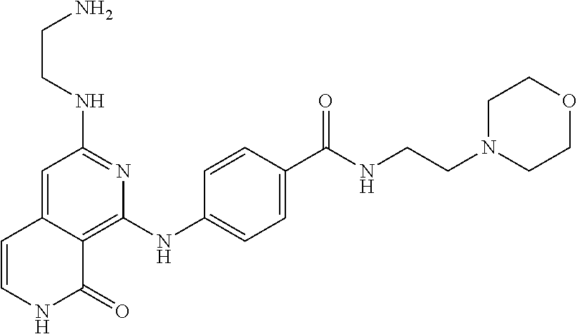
C1(NCCN)=NC(NC2=CC=C(C(NCCN3CCOCC3)=O)C=C2)=C2C(=C1)C=CNC2=O
